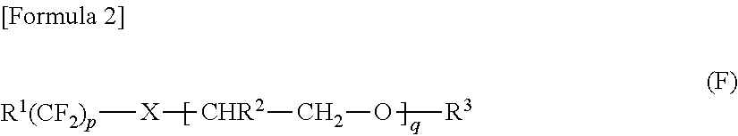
[R1(CF2)p][X][CHR2]CO[R3]
